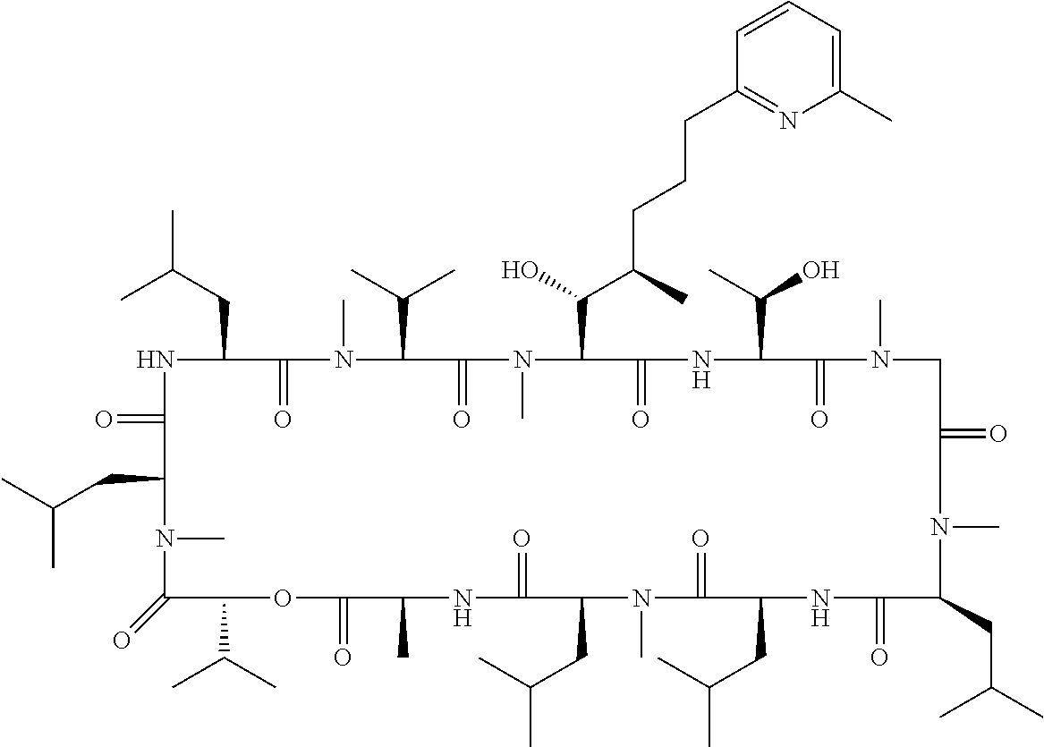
N1C(=O)C(CC(C)C)N(C)C(=O)C(C(C)C)OC(=O)C(C)NC(=O)C(CC(C)C)N(C)C(=O)C(CC(C)C)NC(=O)C(CC(C)C)N(C)C(=O)CN(C)C(=O)C(C(C)O)NC(=O)C(C(O)C(CCCC2=NC(C)=CC=C2)C)N(C)C(=O)C(C(C)C)N(C)C(=O)C1CC(C)C
